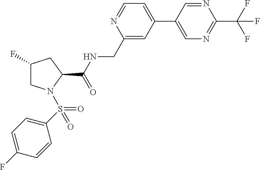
N1=CC(C2=CC=NC(CNC(C3CC(F)CN3S(=O)(C3=CC=C(F)C=C3)=O)=O)=C2)=CN=C1C(F)(F)F
